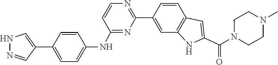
C1(NC2=CC=C(C3=CNN=C3)C=C2)=NC(C2=CC3=C(C=C2)C=C(C(=O)N2CCN(C)CC2)N3)=NC=C1
